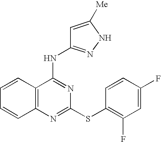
C1=CC2=C(C=C1)N=C(SC1=C(F)C=C(F)C=C1)N=C2NC1=NNC([Me])=C1
